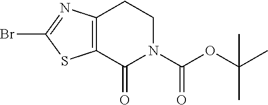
C1CC2=C(C(=O)N1C(OC(C)(C)C)=O)SC(Br)=N2
